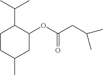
C1CC(C)CC(OC(=O)CC(C)C)C1C(C)C
